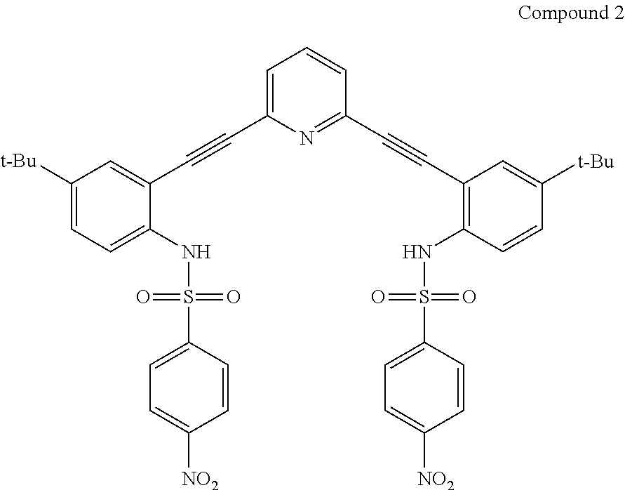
C1=C(NS(=O)(=O)C2=CC=C([NO2])C=C2)C(C#CC2=CC=CC(C#CC3=C(NS(=O)(=O)C4=CC=C([NO2])C=C4)C=CC([t-Bu])=C3)=N2)=CC([t-Bu])=C1
